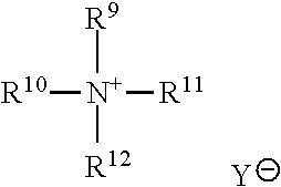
[R9][N+]([R12])([R11])[R10].[Y]
